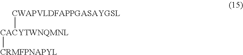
[CWAPVLDFAPPGASAYGSL][CACYTWNQMNL][CRMFPNAPYL]
